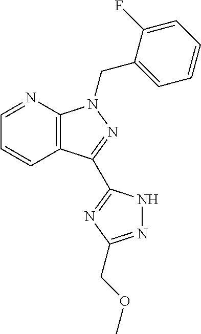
C1=NC2=C(C=C1)C(C1=NC(COC)=NN1)=NN2CC1=CC=CC=C1F
